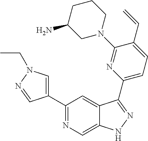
C1(C2=CN(CC)N=C2)=NC=C2C(=C1)C(C1=CC=C(C=C)C(N3CCCC(N)C3)=N1)=NN2
